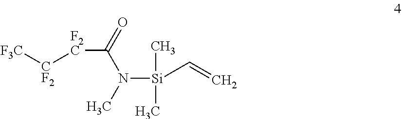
[F2C](C(=O)N(C)[Si](C)(C)C=C)[CF2][F3C]
